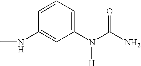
CNC1=CC(N(C(N)=O)[H])=CC=C1
